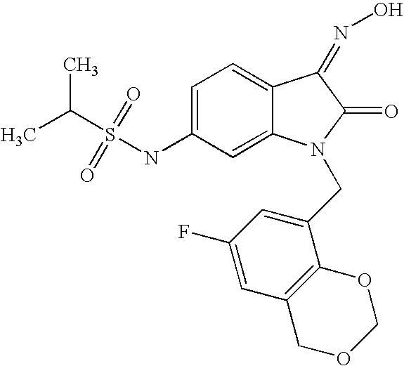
C1=C(NS(C(C)C)(=O)=O)C=C2C(=C1)C(=NO)C(=O)N2CC1=CC(F)=CC2=C1OCOC2
